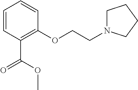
C1=CC(C(OC)=O)=C(OCCN2CCCC2)C=C1
